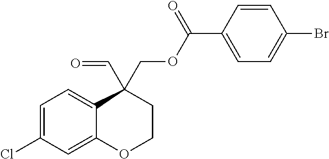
C1=C(Cl)C=C2C(=C1)C(C=O)(COC(C1=CC=C(Br)C=C1)=O)CCO2
